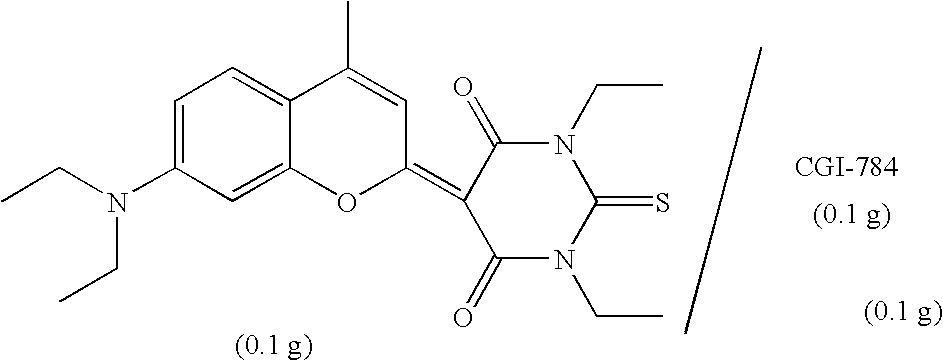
C1=C(N(CC)CC)C=C2C(=C1)C(C)=CC(=C1C(=O)N(CC)C(=S)N(CC)C1=O)O2
